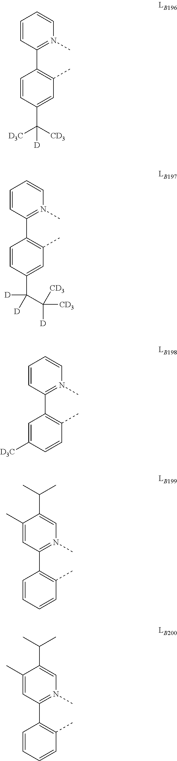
C1=CC(C2=C(C)C=C(C([CD3])([D3C])[D])C=C2)=N(C)C=C1.C1=CC(C2=C(C)C=C(C(C([D])([CD3])[CD3])([D])[D])C=C2)=N(C)C=C1.C1=CC(C2=C(C)C=CC([D3C])=C2)=N(C)C=C1.C1(C)=CC(C2=C(C)C=CC=C2)=N(C)C=C1C(C)C.C1(C)=CC(C2=C(C)C=CC=C2)=N(C)C=C1C(C)C
